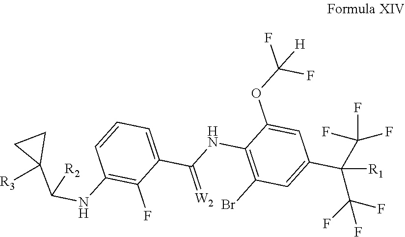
C1(Br)=C(NC(C2=CC=CC(NC(C3([R3])CC3)[R2])=C2F)=[W2])C(OC(F)(F)[H])=CC(C([R1])(C(F)(F)F)C(F)(F)F)=C1
